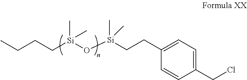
C1(CCl)=CC=C(CC[Si](O[Si](CCCC)(C)C)(C)C)C=C1
